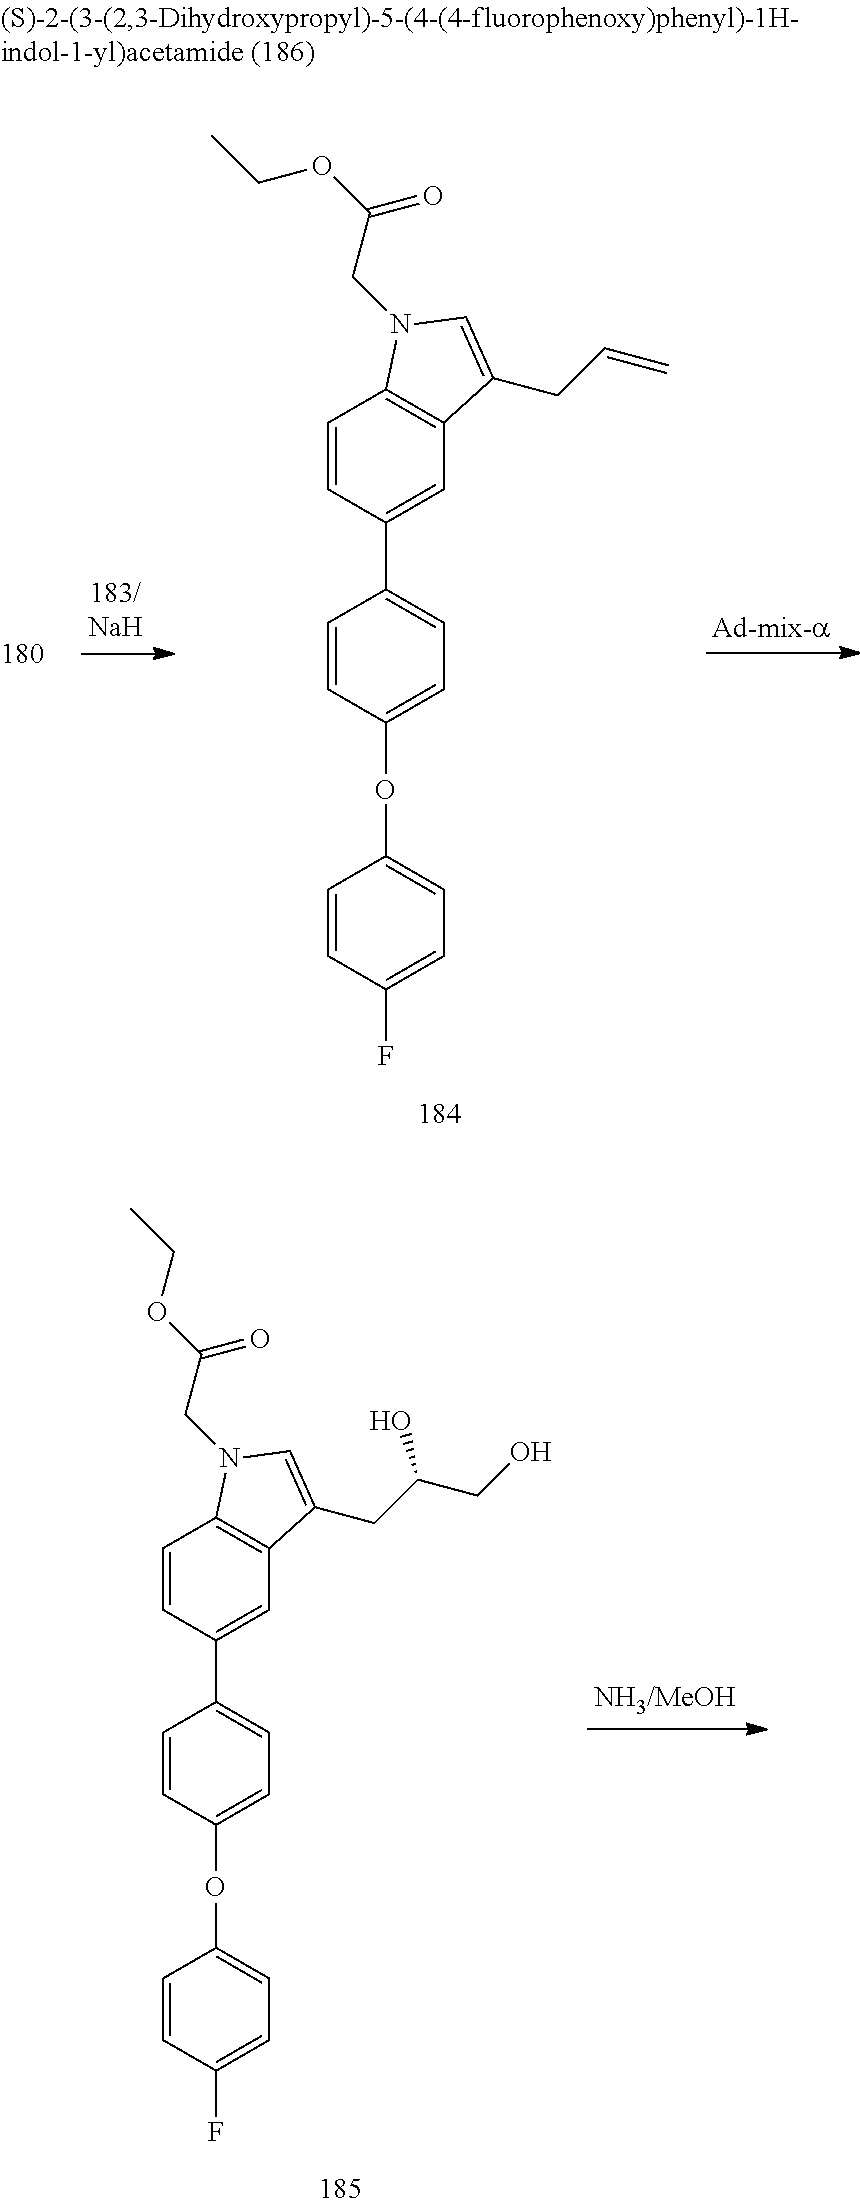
C1=CC(OC2=CC=C(F)C=C2)=CC=C1C1=CC2=C(C=C1)N(CC(OCC)=O)C=C2CC=C.C1=CC(OC2=CC=C(F)C=C2)=CC=C1C1=CC2=C(C=C1)N(CC(OCC)=O)C=C2CC(CO)O
